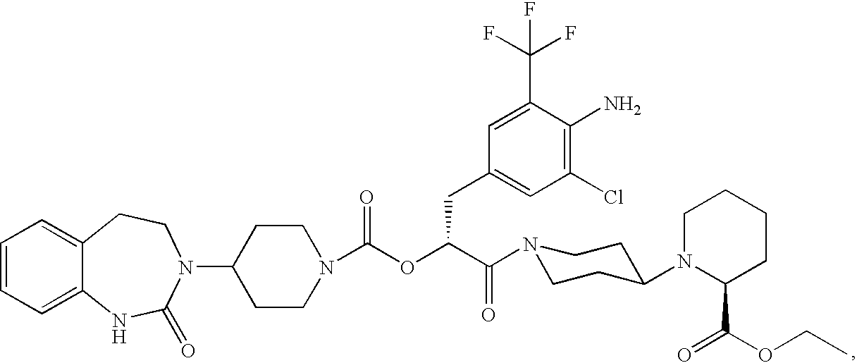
C1=CC=C2C(=C1)CCN(C1CCN(C(OC(C(=O)N3CCC(N4C(C(=O)OCC)CCCC4)CC3)CC3=CC(Cl)=C(N)C(C(F)(F)F)=C3)=O)CC1)C(=O)N2
